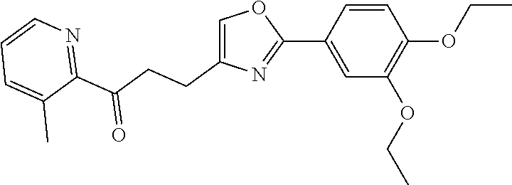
C1(C2=CC(OCC)=C(OCC)C=C2)=NC(CCC(C2=NC=CC=C2C)=O)=CO1
